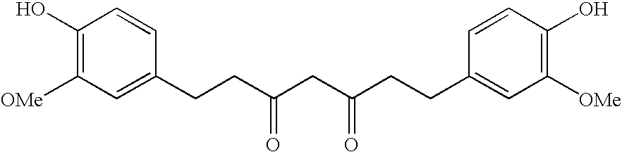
C1(O)=C([OMe])C=C(CCC(CC(CCC2=CC([OMe])=C(O)C=C2)=O)=O)C=C1
